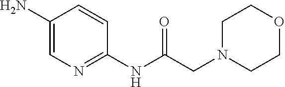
C1(N)=CN=C(NC(CN2CCOCC2)=O)C=C1
